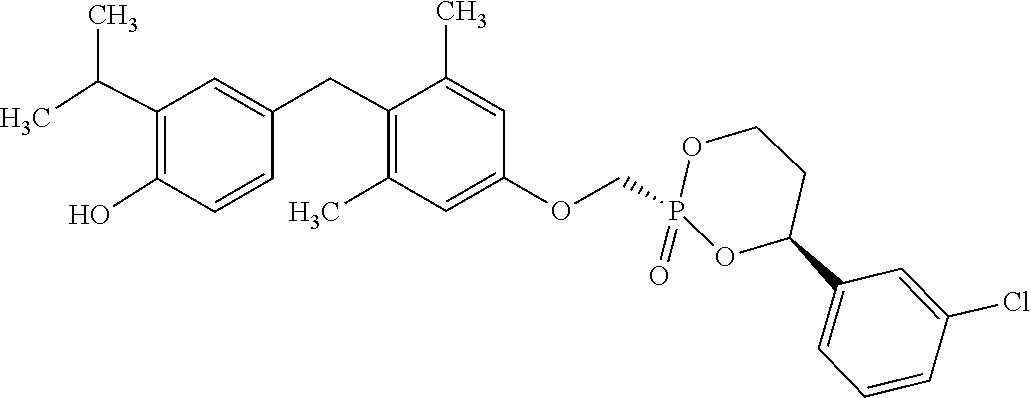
C1(CC2=CC(C(C)C)=C(O)C=C2)=C(C)C=C(OCP2(=O)OC(C3=CC=CC(Cl)=C3)CCO2)C=C1C
